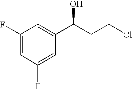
C1(F)=CC(F)=CC(C(CCCl)O)=C1
